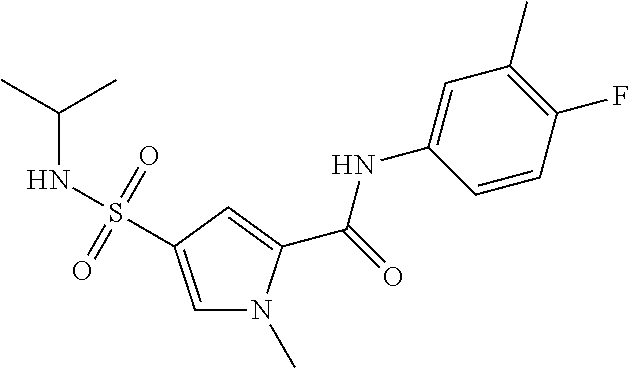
C1=C(S(NC(C)C)(=O)=O)C=C(C(=O)NC2=CC(C)=C(F)C=C2)N1C
